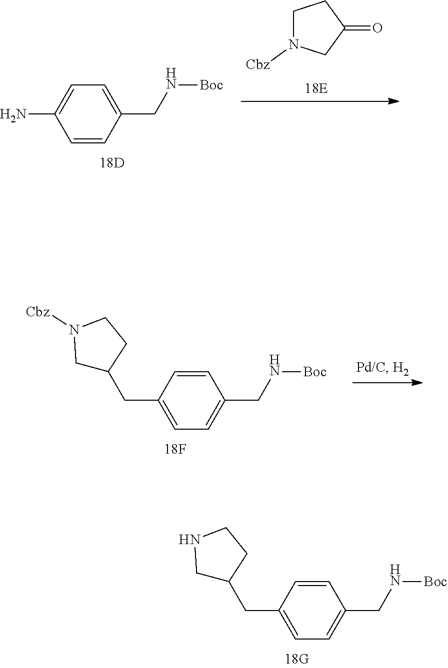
C1=CC(CN[Boc])=CC=C1N.C1N([Cbz])CC(=O)C1.C1=C(CC2CN([Cbz])CC2)C=CC(CN[Boc])=C1.C1=C(CC2CNCC2)C=CC(CN[Boc])=C1
